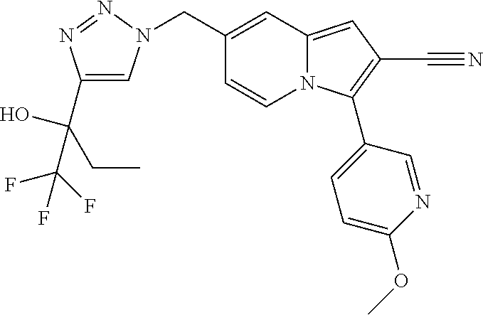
C1(CN2C=C(C(O)(CC)C(F)(F)F)N=N2)=CC2=CC(C#N)=C(C3=CC=C(OC)N=C3)N2C=C1
